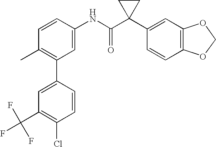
C1=CC(NC(C2(C3=CC4=C(C=C3)OCO4)CC2)=O)=CC(C2=CC(C(F)(F)F)=C(Cl)C=C2)=C1C
